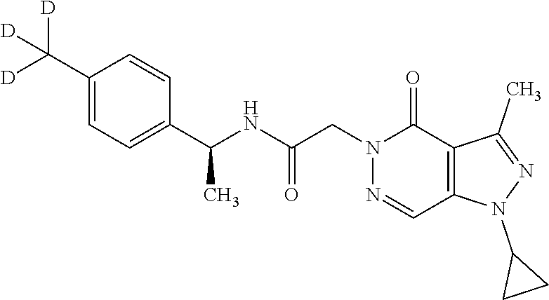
C1(C([D])([D])[D])=CC=C(C(NC(CN2N=CC3=C(C2=O)C(C)=NN3C2CC2)=O)C)C=C1
